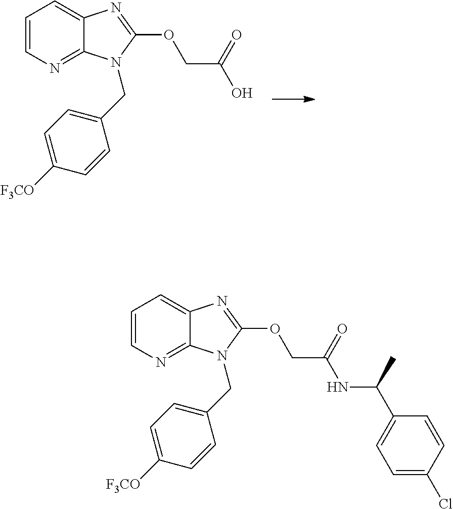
C1=CN=C2C(=C1)N=C(OCC(O)=O)N2CC1=CC=C([F3CO])C=C1.C1=CN=C2C(=C1)N=C(OCC(NC(C1=CC=C(Cl)C=C1)C)=O)N2CC1=CC=C([F3CO])C=C1
